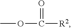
COC(=O)[R2]
